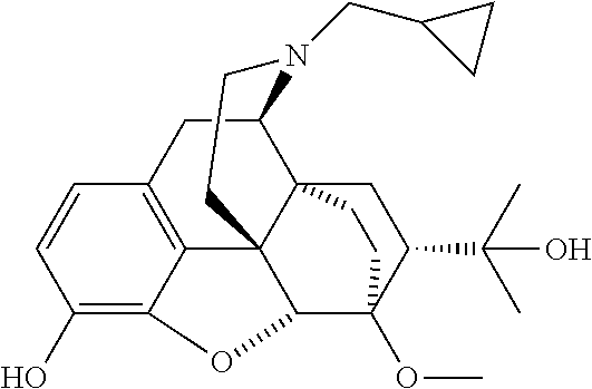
C1=CC(O)=C2C3=C1CC1C45C3(C(C(OC)(C(C(C)(C)O)C4)CC5)O2)CCN1CC1CC1
